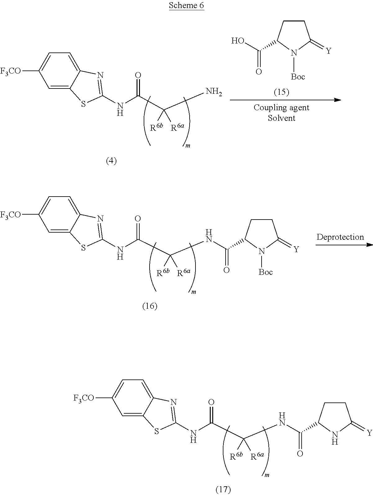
N(C(C(N)([R6b])[R6a])=O)C1=NC2=CC=C([F3CO])C=C2S1.C1CC(C(O)=O)N([Boc])C1=[Y].N(C(C(NC(=O)C1CCC(=[Y])N1[Boc])([R6b])[R6a])=O)C1=NC2=CC=C([F3CO])C=C2S1.N(C(C(NC(=O)C1CCC(=[Y])N1)([R6b])[R6a])=O)C1=NC2=CC=C([F3CO])C=C2S1
